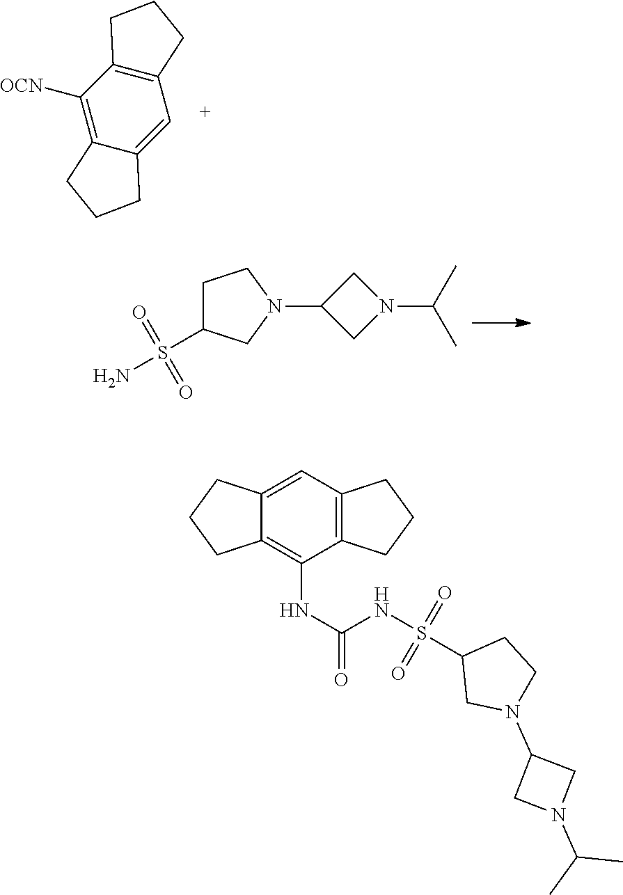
C12=C(C([OCN])=C3C(=C1)CCC3)CCC2.S(N)(=O)(=O)C1CCN(C2CN(C(C)C)C2)C1.C1(S(NC(NC2=C3C(=CC4=C2CCC4)CCC3)=O)(=O)=O)CN(C2CN(C(C)C)C2)CC1
